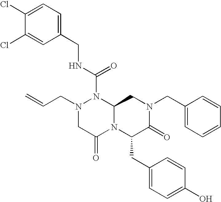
N1(C(NCC2=CC=C(Cl)C(Cl)=C2)=O)N(CC=C)CC(=O)N2C1CN(CC1=CC=CC=C1)C(=O)C2CC1=CC=C(O)C=C1
